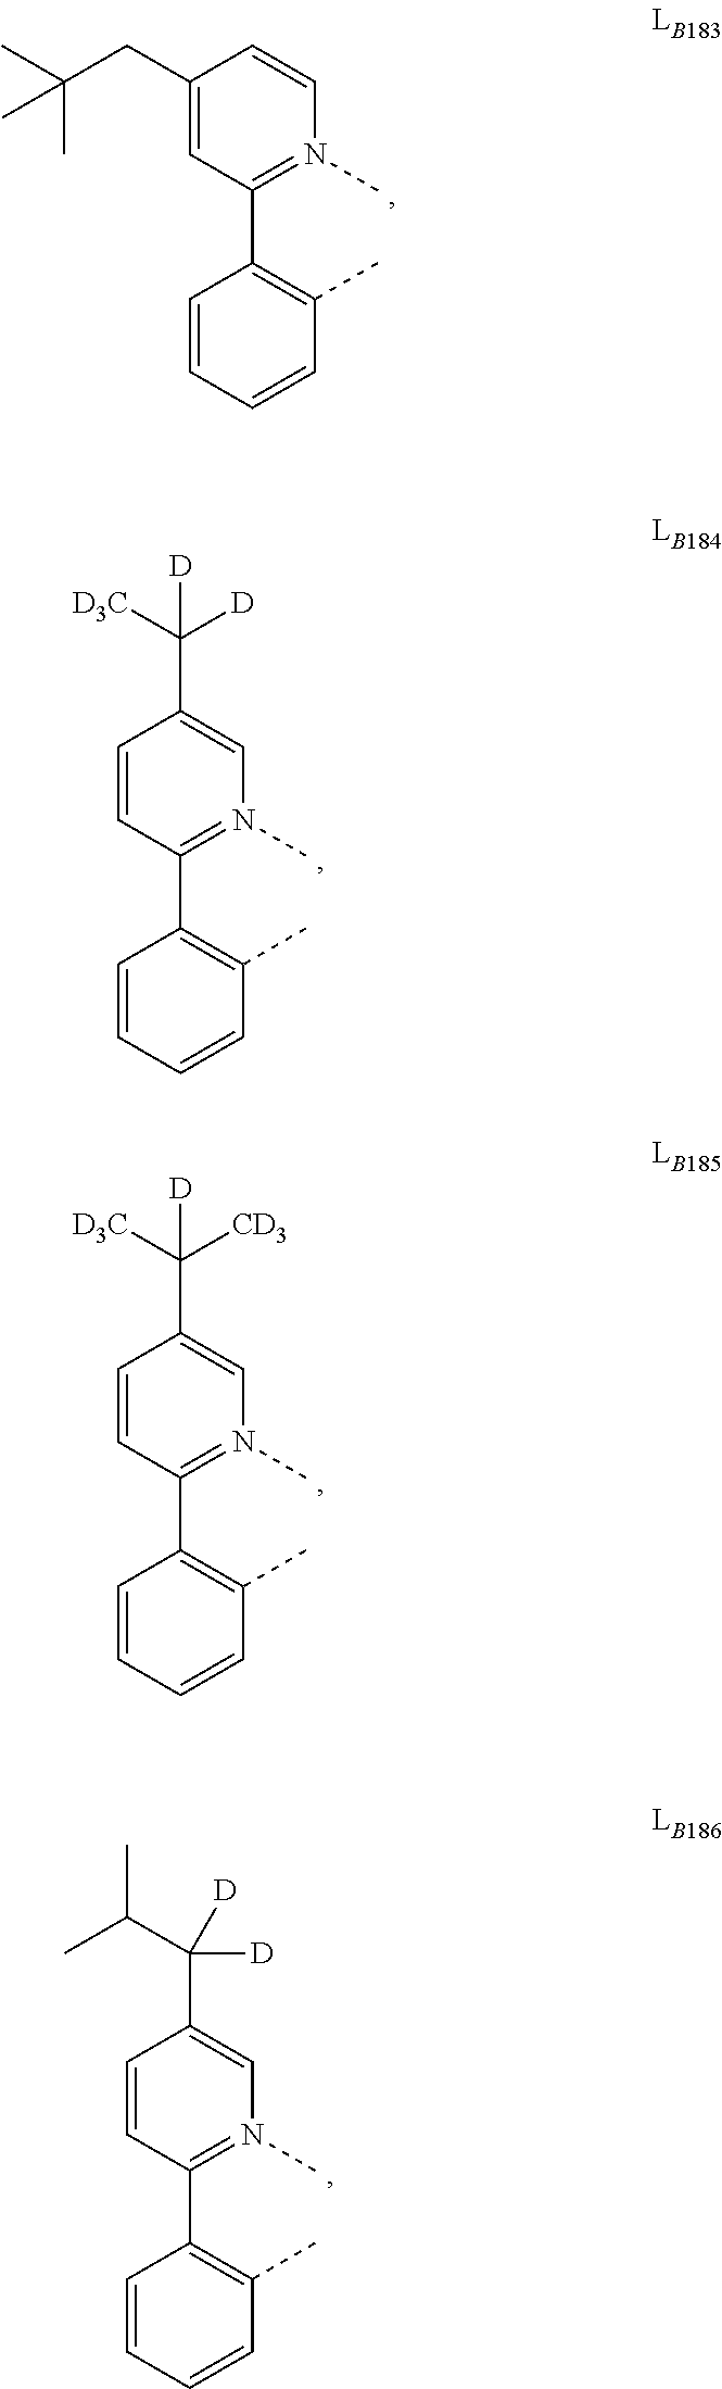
C1(CC(C)(C)C)=CC(C2=C(C)C=CC=C2)=N(C)C=C1.C1=CC(C2=C(C)C=CC=C2)=N(C)C=C1C([D])([D3C])[D].C1=CC(C2=C(C)C=CC=C2)=N(C)C=C1C([CD3])([D3C])[D].C1=CC(C2=C(C)C=CC=C2)=N(C)C=C1C([D])(C(C)C)[D]
